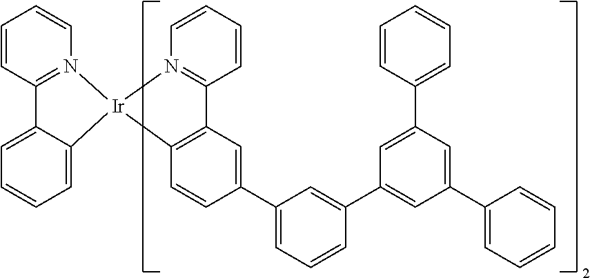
C1=CC=CN2=C1C1=CC=CC=C1[Ir]21N2=C(C=CC=C2)C2=C1C=CC(C1=CC=CC(C3=CC(C4=CC=CC=C4)=CC(C4=CC=CC=C4)=C3)=C1)=C2
